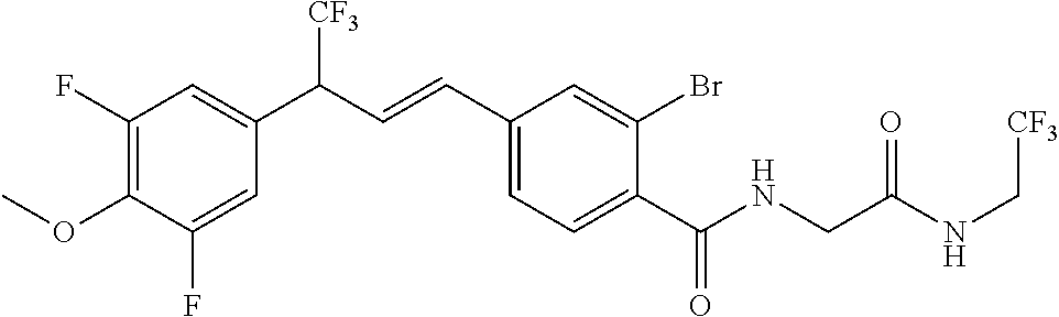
C1(F)=C(OC)C(F)=CC(C(C=CC2=CC=C(C(NCC(NC[CF3])=O)=O)C(Br)=C2)[CF3])=C1
